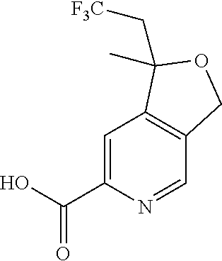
C1=C(C(O)=O)N=CC2=C1C(C)(C[F3C])OC2
